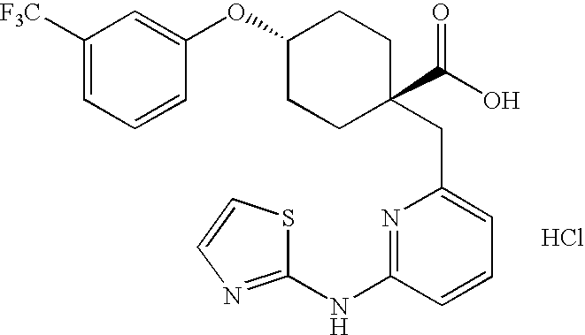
C1(NC2=NC(CC3(C(O)=O)CCC(OC4=CC([F3C])=CC=C4)CC3)=CC=C2)=NC=CS1.Cl
